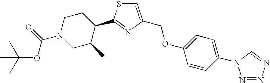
C1=C(COC2=CC=C(N3N=NN=C3)C=C2)N=C(C2CCN(C(=O)OC(C)(C)C)CC2C)S1
